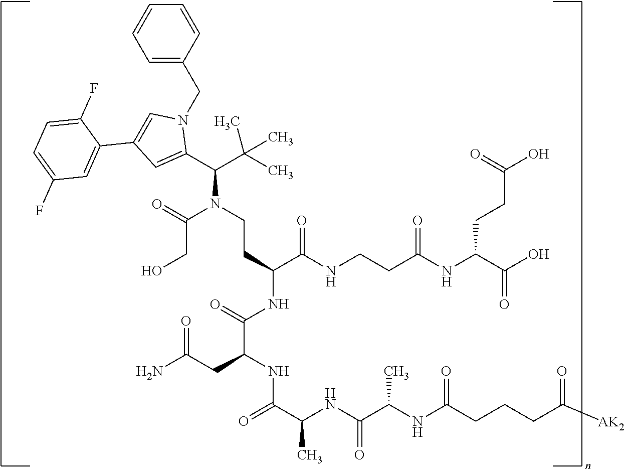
C(N(C(CO)=O)CCC(C(NCCC(NC(CCC(=O)O)C(=O)O)=O)=O)NC(C(NC(C(C)NC(=O)C(C)NC(=O)CCCC(=O)[AK2])=O)CC(=O)N)=O)(C(C)(C)C)C1=CC(C2=CC(F)=CC=C2F)=CN1CC1=CC=CC=C1
